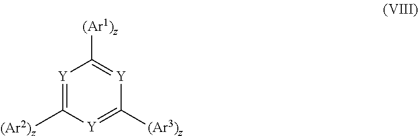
[Y]1=C([(Ar2)z])[Y]=C([(Ar3)z])[Y]=C1[(Ar1)z]
